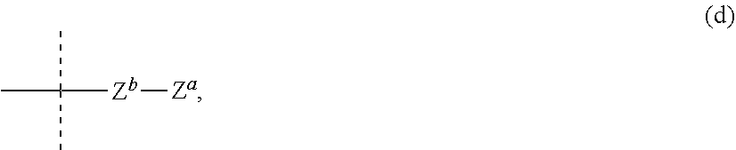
CC(C)(C)[Zb][Za]
